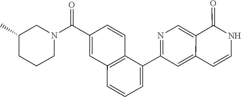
C1(C2=CC=CC3=C2C=CC(C(N2CC(C)CCC2)=O)=C3)=NC=C2C(=C1)C=CNC2=O
